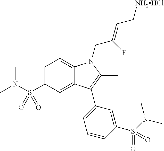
C1=C(S(N(C)C)(=O)=O)C=C2C(=C1)N(CC(=CC[NH2HCl])F)C(C)=C2C1=CC=CC(S(N(C)C)(=O)=O)=C1
